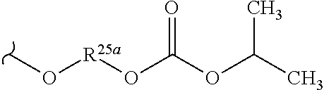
CO[R25a]OC(OC(C)C)=O
